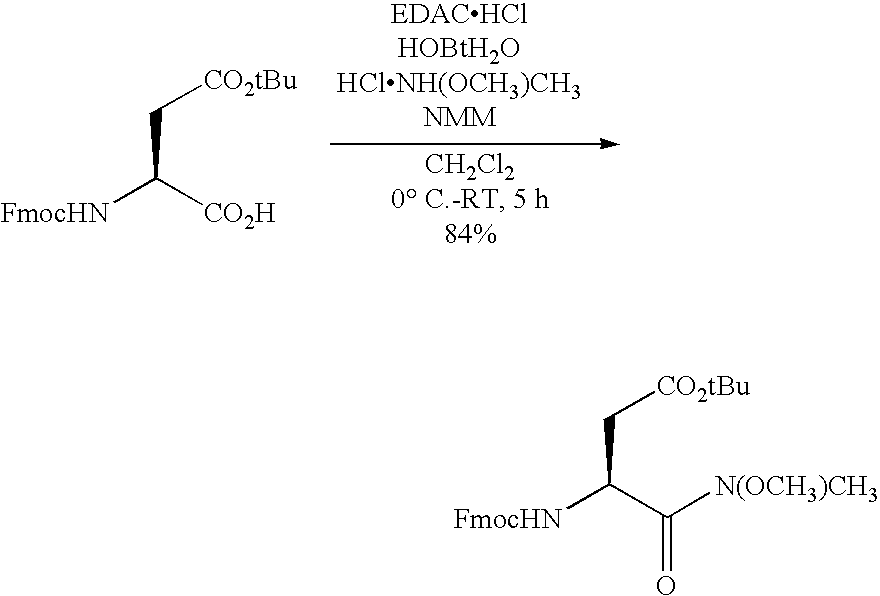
[FmocHN]C([CO2H])C[CO2tBu].[FmocHN]C(C([N(OCH3)CH3])=O)C[CO2tBu]
